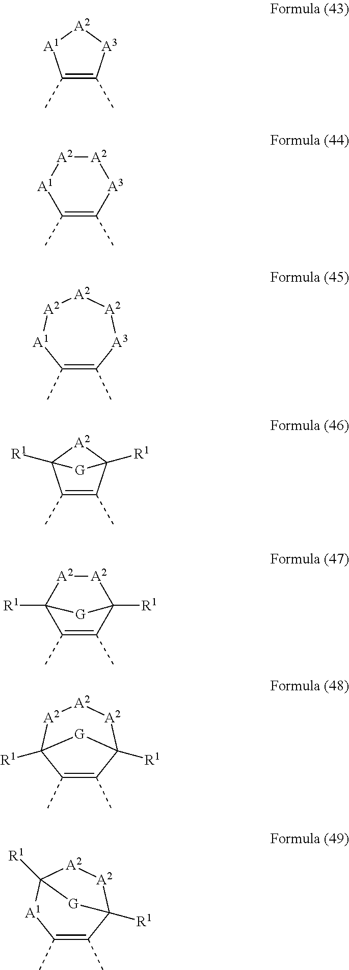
C1(C)=C(C)[A3][A2][A1]1.[A2]1[A2][A1]C(C)=C(C)[A3]1.C1(C)=C(C)[A3][A2][A2][A2][A1]1.C1(C)=C(C)C2([R1])[A2]C1([R1])[G]2.[A2]1[A2]C2([R1])C(C)=C(C)C1([R1])[G]2.C1(C)=C(C)C2([R1])[A2][A2][A2]C1([R1])[G]2.C1(C)=C(C)C2([R1])[A2][A2]C([R1])([A1]1)[G]2
